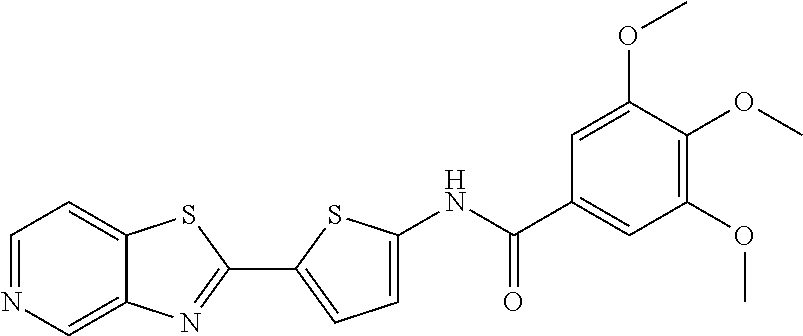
C1(C2=NC3=CN=CC=C3S2)=CC=C(NC(C2=CC(OC)=C(OC)C(OC)=C2)=O)S1
